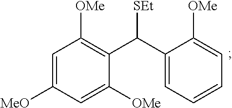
C1([MeO])=CC([OMe])=C(C(C2=CC=CC=C2[OMe])[SEt])C([OMe])=C1
